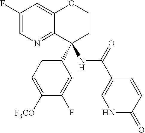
C1(F)=CN=C2C(=C1)OCCC2(C1=CC=C([F3CO])C(F)=C1)NC(C1=CNC(=O)C=C1)=O
